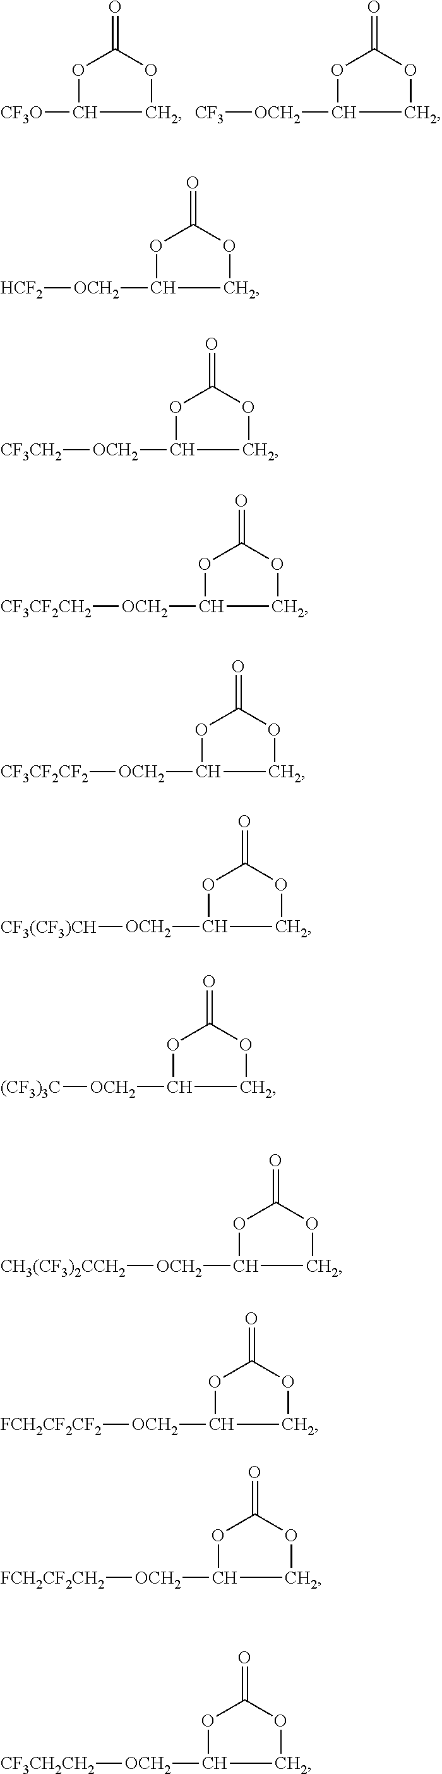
O1C([CF3O])COC1=O.O1C([OCH2][CF3])COC1=O.O1C([OCH2][HCF2])COC1=O.O1C([OCH2][CF3CH2])COC1=O.O1C([OCH2][CF3CF2CH2])COC1=O.O1C([OCH2][CF3CF2CF2])COC1=O.O1C([OCH2][CF3(CF3)CH])COC1=O.O1C([OCH2][(CF3)3C])COC1=O.O1C([OCH2][CH3(CF3)2CCH2])COC1=O.O1C([OCH2][FCH2CF2CF2])COC1=O.O1C([OCH2][FCH2CF2CH2])COC1=O.O1C([OCH2][CF3CH2CH2])COC1=O
